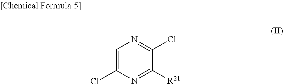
C1=C(Cl)N=C([R21])C(Cl)=N1
